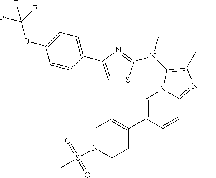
C1=C(C2=CCN(S(C)(=O)=O)CC2)C=CC2=NC(CC)=C(N(C)C3=NC(C4=CC=C(OC(F)(F)F)C=C4)=CS3)N12
